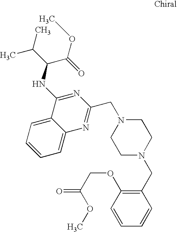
C1=CC=C2C(=C1)C(NC(C(C)C)C(=O)OC)=NC(CN1CCN(CC3=C(OCC(=O)OC)C=CC=C3)CC1)=N2
